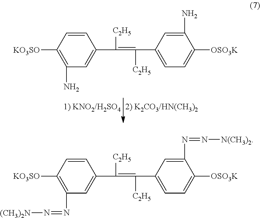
C1=CC([KO3SO])=C(N)C=C1C([C2H5])=C([C2H5])C1=CC=C([OSO3K])C(N)=C1.C1=CC([KO3SO])=C(N=N[(CH3)2N])C=C1C([C2H5])=C([C2H5])C1=CC=C([OSO3K])C(N=N[N(CH3)2])=C1
